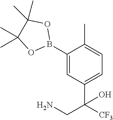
C1(B2OC(C)(C)C(C)(C)O2)=CC(C([CF3])(CN)O)=CC=C1C
